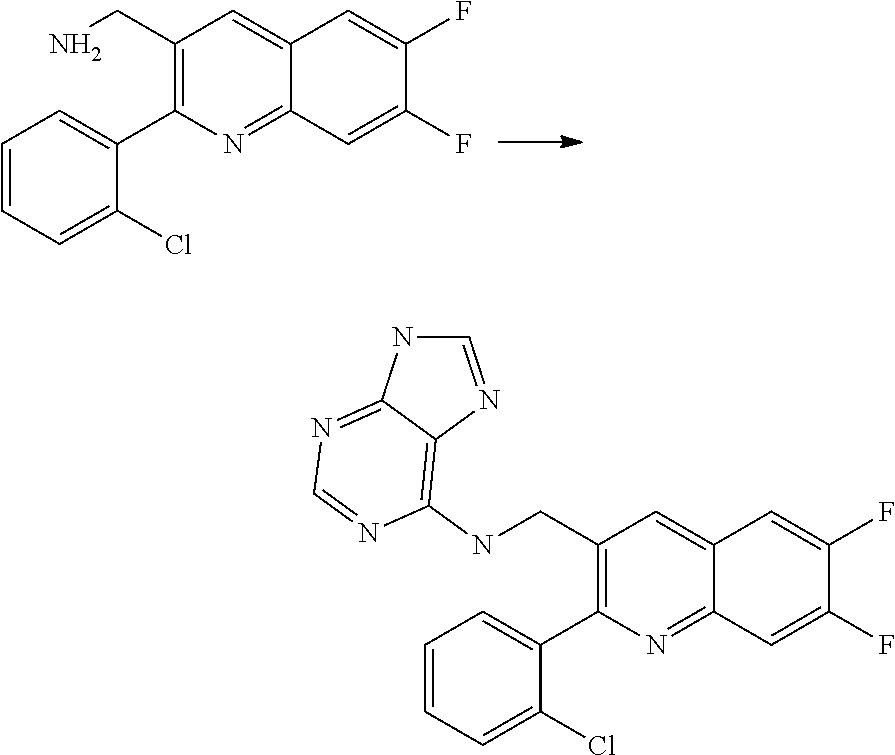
C(C1=C(C2=CC=CC=C2Cl)N=C2C(=C1)C=C(F)C(F)=C2)NC1=C2C(=NC=N1)NC=N2.C(C1=C(C2=CC=CC=C2Cl)N=C2C(=C1)C=C(F)C(F)=C2)N
